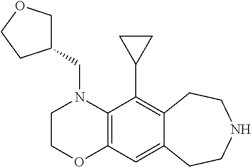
C1(CN2C3=C(OCC2)C=C2C(=C3C3CC3)CCNCC2)COCC1
